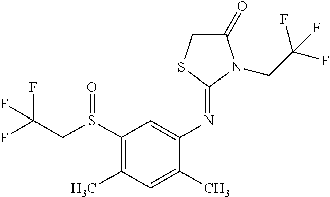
FC(CS(C1=C(C)C=C(C)C(N=C2SCC(=O)N2CC(F)(F)F)=C1)=O)(F)F
